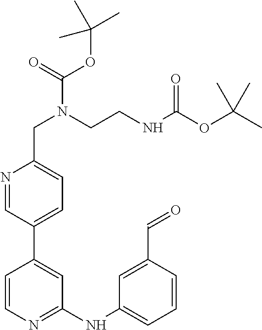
N1=CC(C2=CC(NC3=CC=CC(C=O)=C3)=NC=C2)=CC=C1CN(CCNC(OC(C)(C)C)=O)C(=O)OC(C)(C)C
